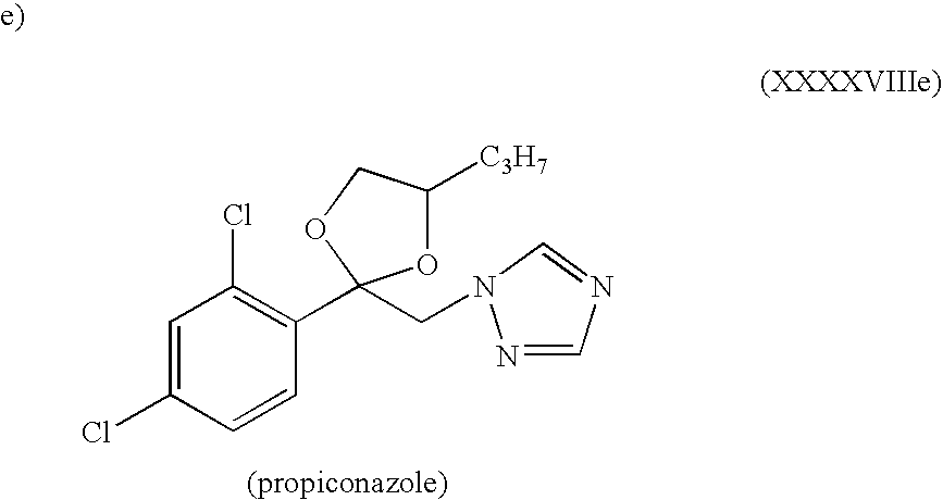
C1=C(Cl)C=CC(C2(CN3N=CN=C3)OC([C3H7])CO2)=C1Cl
